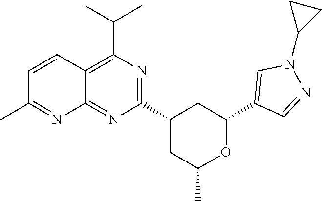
C12=NC(C3CC(C)OC(C4=CN(C5CC5)N=C4)C3)=NC(C(C)C)=C1C=CC(C)=N2
